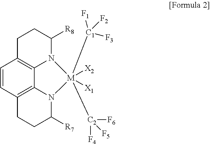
C1=CC2=C3C4=C1CCC([R8])N4[M]([X2])([X1])([C1]([F1])([F2])[F3])([C2]([F4])([F5])[F6])N3C([R7])CC2
